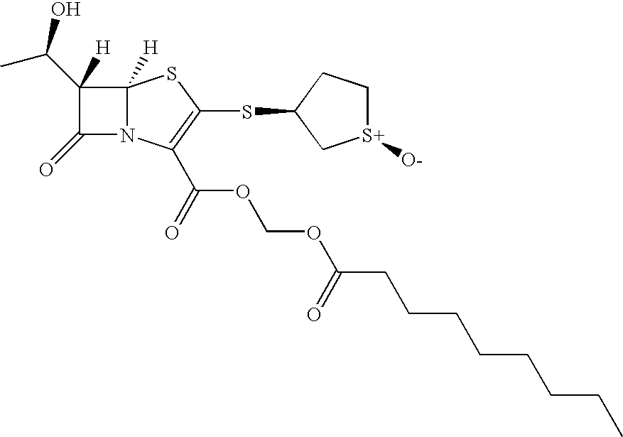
C1(C(O)C)([H])C(=O)N2C1([H])SC(SC1C[S+]([O-])CC1)=C2C(=O)OCOC(CCCCCCCC)=O
